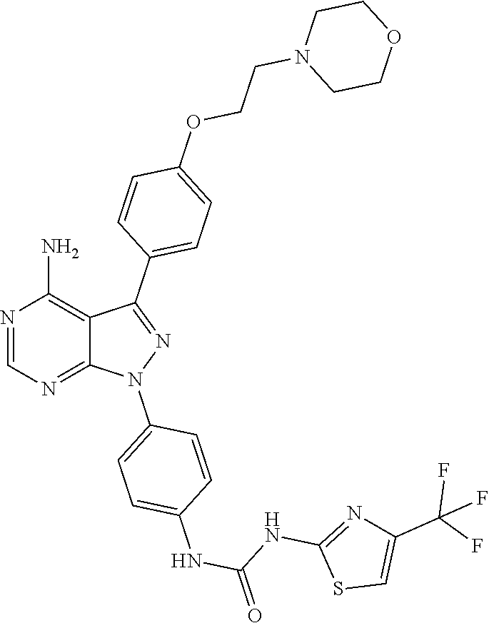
N1=CN=C2C(=C1N)C(C1=CC=C(OCCN3CCOCC3)C=C1)=NN2C1=CC=C(NC(NC2=NC(C(F)(F)F)=CS2)=O)C=C1
